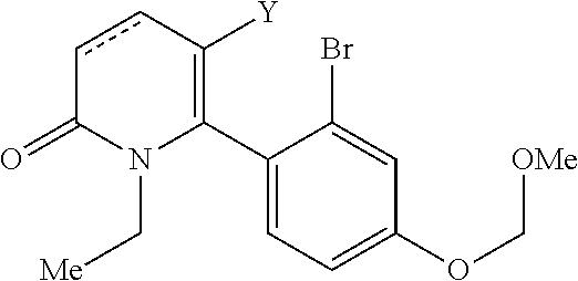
C1(C2=C([Y])ccC(=O)N2C[Me])=CC=C(OC[OMe])C=C1Br
